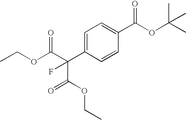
C1=C(C(C(OCC)=O)(C(OCC)=O)F)C=CC(C(OC(C)(C)C)=O)=C1
